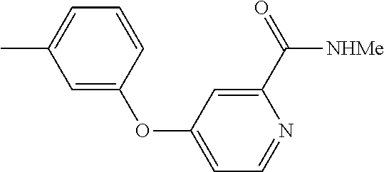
C1(OC2=CC=NC(C(=O)[NHMe])=C2)=CC(C)=CC=C1
